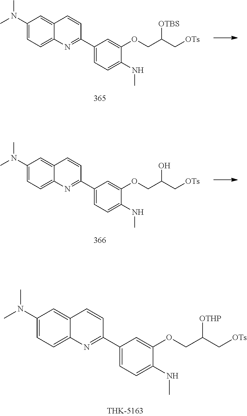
C1(N(C)C)=CC=C2C(=C1)C=CC(C1=CC=C(NC)C(OCC(C[OTs])[OTHP])=C1)=N2.C1(N(C)C)=CC=C2C(=C1)C=CC(C1=CC=C(NC)C(OCC(C[OTs])[OTBS])=C1)=N2.C1(N(C)C)=CC=C2C(=C1)C=CC(C1=CC=C(NC)C(OCC(C[OTs])O)=C1)=N2
